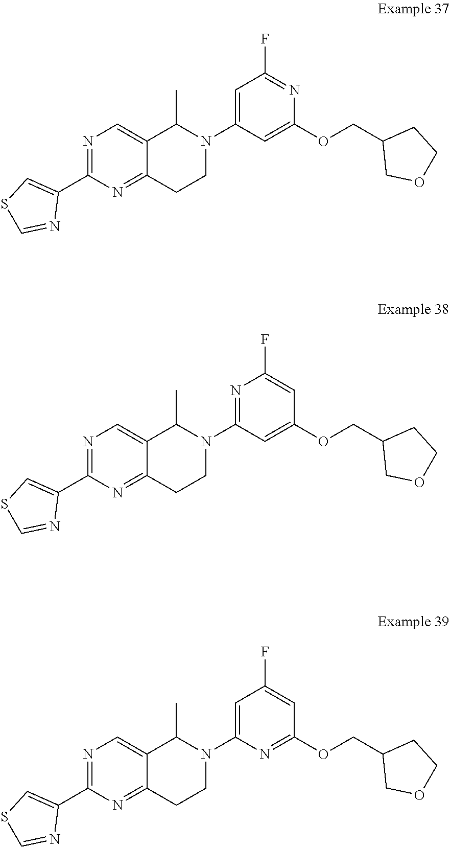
N1=C(C2=CSC=N2)N=C2C(=C1)C(C)N(C1=CC(F)=NC(OCC3COCC3)=C1)CC2.N1=C(C2=CSC=N2)N=C2C(=C1)C(C)N(C1=NC(F)=CC(OCC3COCC3)=C1)CC2.N1=C(C2=CSC=N2)N=C2C(=C1)C(C)N(C1=CC(F)=CC(OCC3COCC3)=N1)CC2
